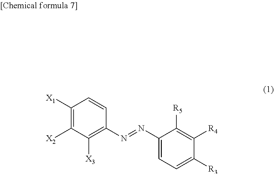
C1([X1])=C([X2])C([X3])=C(N=NC2=CC=C([R3])C([R4])=C2[R5])C=C1
